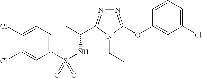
C1(Cl)=CC=C(S(NC(C)C2=NN=C(OC3=CC(Cl)=CC=C3)N2CC)(=O)=O)C=C1Cl
